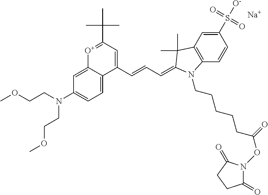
[Na].[O+]1=C(C(C)(C)C)C=C(C=CC=C2C(C)(C)C3=C(C=CC(S([O-])(=O)=O)=C3)N2CCCCCC(ON2C(=O)CCC2=O)=O)C2=CC=C(N(CCOC)CCOC)C=C12
